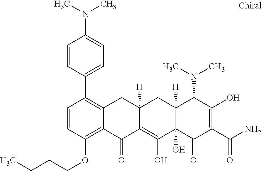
C1=CC(OCCCC)=C2C(=C1C1=CC=C(N(C)C)C=C1)CC1([H])C(=C(O)C3(O)C([H])(C1)C(N(C)C)C(O)=C(C(N)=O)C3=O)C2=O
